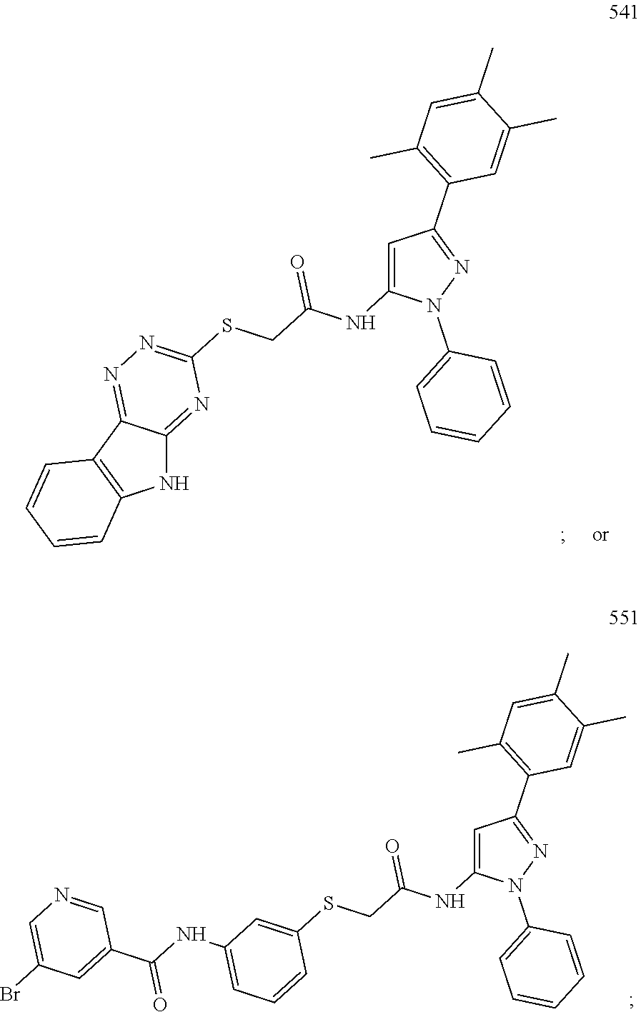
N1C2=NC(SCC(NC3=CC(C4=C(C)C=C(C)C(C)=C4)=NN3C3=CC=CC=C3)=O)=NN=C2C2=C1C=CC=C2.C1=CC(SCC(NC2=CC(C3=C(C)C=C(C)C(C)=C3)=NN2C2=CC=CC=C2)=O)=CC(NC(=O)C2=CC(Br)=CN=C2)=C1
